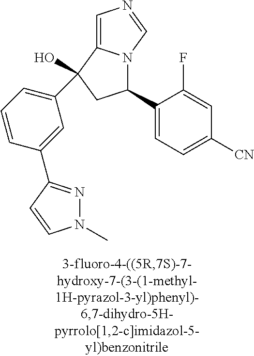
N1(C)N=C(C2=CC(C3(O)C4=CN=CN4C(C4=CC=C([CN])C=C4F)C3)=CC=C2)C=C1
